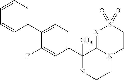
C1(C2=CC=C(C3=CC=CC=C3)C(F)=C2)(C)NCCN2C1=NS(=O)(=O)CC2
